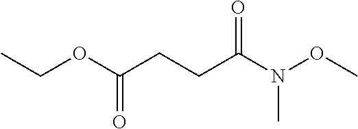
CCOC(CCC(N(OC)C)=O)=O
